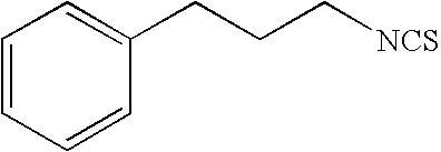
C1=CC=CC(CCC[NCS])=C1
